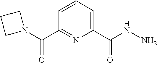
C1=CC=C(C(NN)=O)N=C1C(N1CCC1)=O
